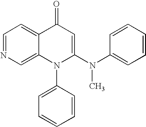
C1=NC=C2C(=C1)C(=O)C=C(N(C1=CC=CC=C1)C)N2C1=CC=CC=C1
